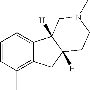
C1=CC(C)=C2C(=C1)C1([H])C([H])(C2)CCN(C)C1
